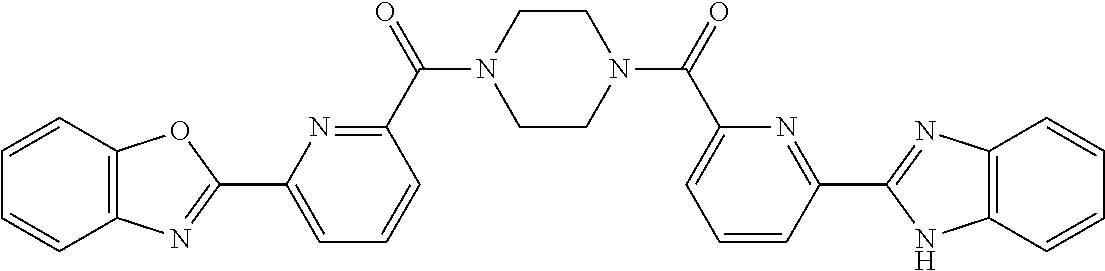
C1=CC2=C(C=C1)N=C(C1=CC=CC(C(=O)N3CCN(C(=O)C4=CC=CC(C5=NC6=C(N5)C=CC=C6)=N4)CC3)=N1)O2
